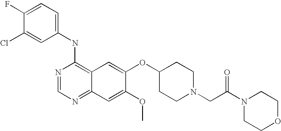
C1=C(Cl)C(F)=CC=C1NC1=C2C(=NC=N1)C=C(OC)C(OC1CCN(CC(N3CCOCC3)=O)CC1)=C2
